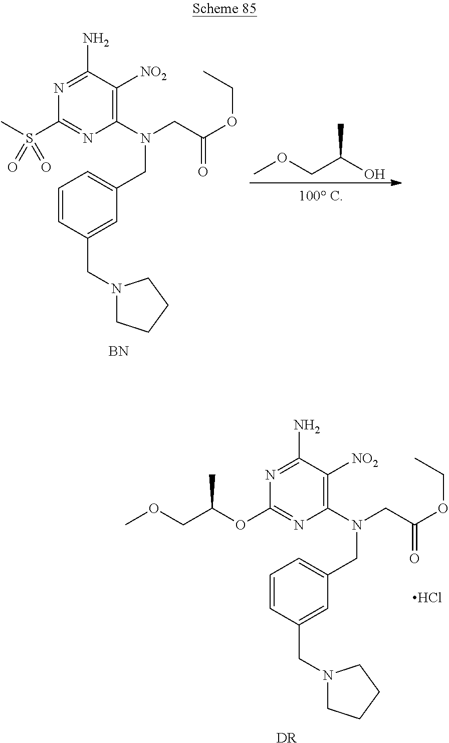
COCC(O)C.N1=C(N)C([NO2])=C(N(CC(OCC)=O)CC2=CC=CC(CN3CCCC3)=C2)N=C1S(C)(=O)=O.[BN].[DR].N1=C(N)C([NO2])=C(N(CC(OCC)=O)CC2=CC=CC(CN3CCCC3)=C2)N=C1OC(COC)C.Cl
